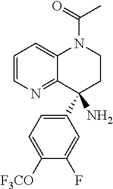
C1=CN=C2C(=C1)N(C(C)=O)CCC2(C1=CC=C([F3CO])C(F)=C1)N
